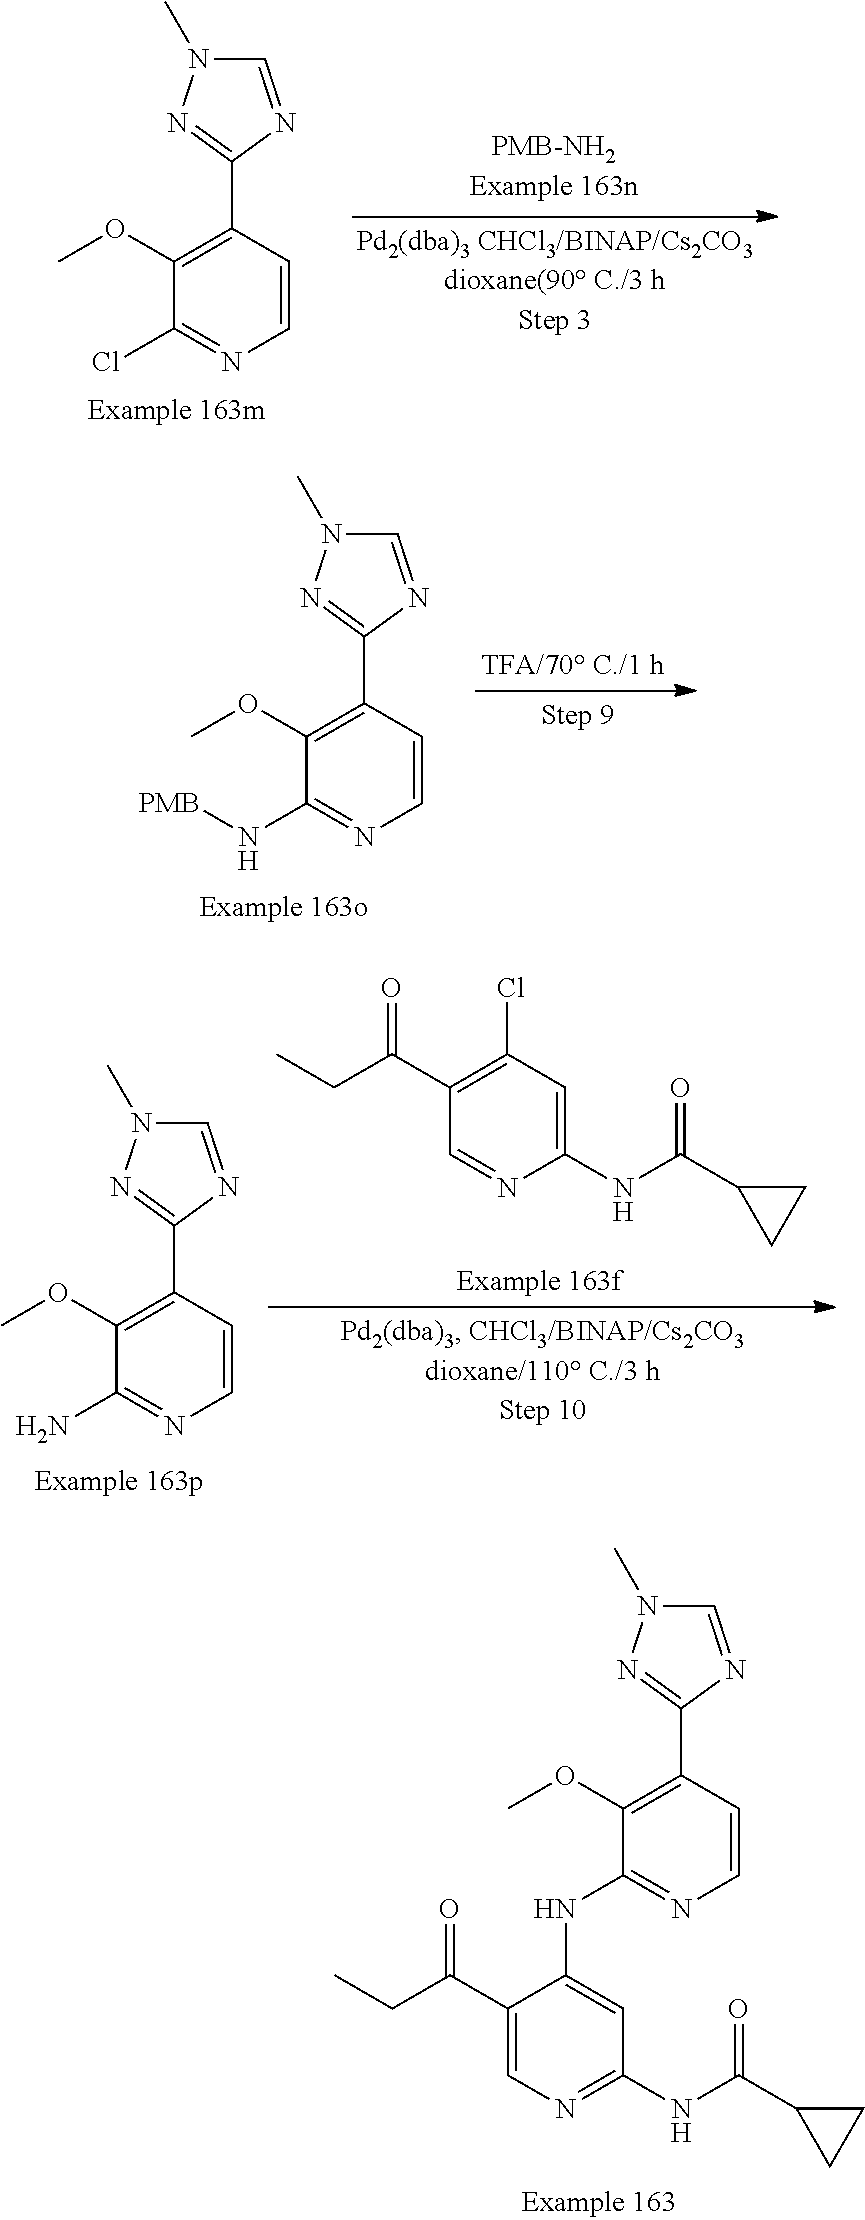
C1=CC(C2=NN(C)C=N2)=C(OC)C(Cl)=N1.C1=CC(C2=NN(C)C=N2)=C(OC)C(N[PMB])=N1.C1(NC(C2CC2)=O)=CC(Cl)=C(C(CC)=O)C=N1.C1=CC(C2=NN(C)C=N2)=C(OC)C(N)=N1.C1(OC)=C(C2=NN(C)C=N2)C=CN=C1NC1=CC(NC(C2CC2)=O)=NC=C1C(CC)=O
